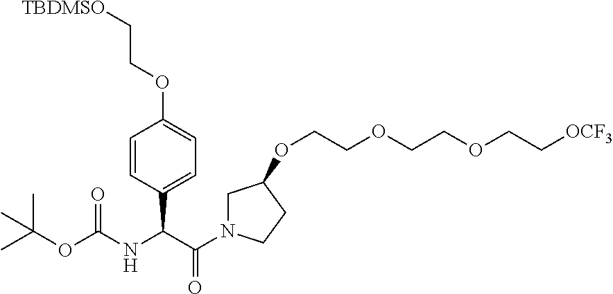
C1=CC(C(NC(OC(C)(C)C)=O)C(N2CC(OCCOCCOCC[OCF3])CC2)=O)=CC=C1OCC[TBDMSO]
